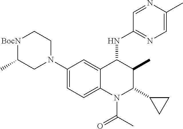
C1(N2CC[BocN]C(C)C2)=CC=C2C(=C1)C(NC1=NC=C(C)N=C1)C(C)C(C1CC1)N2C(C)=O
